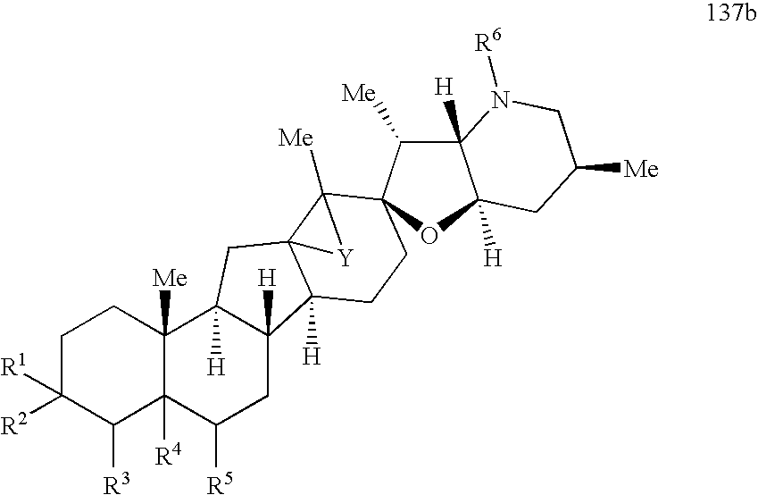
C1C([R1])([R2])C([R3])C2([R4])C([Me])(C1)C1([H])C([H])(CC2[R5])C2([H])C3(C1)C([Me])(C1(CC2)C([Me])C2([H])C([H])(O1)CC([Me])CN2[R6])[Y]3
